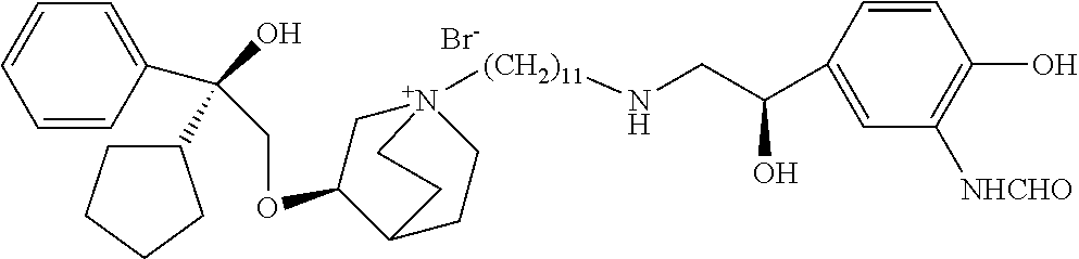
C1=CC(C(O)(COC2C[N+]3([(CH2)11]NCC(O)C4=CC([NHCHO])=C(O)C=C4)CCC2CC3)C2CCCC2)=CC=C1.[Br-]
